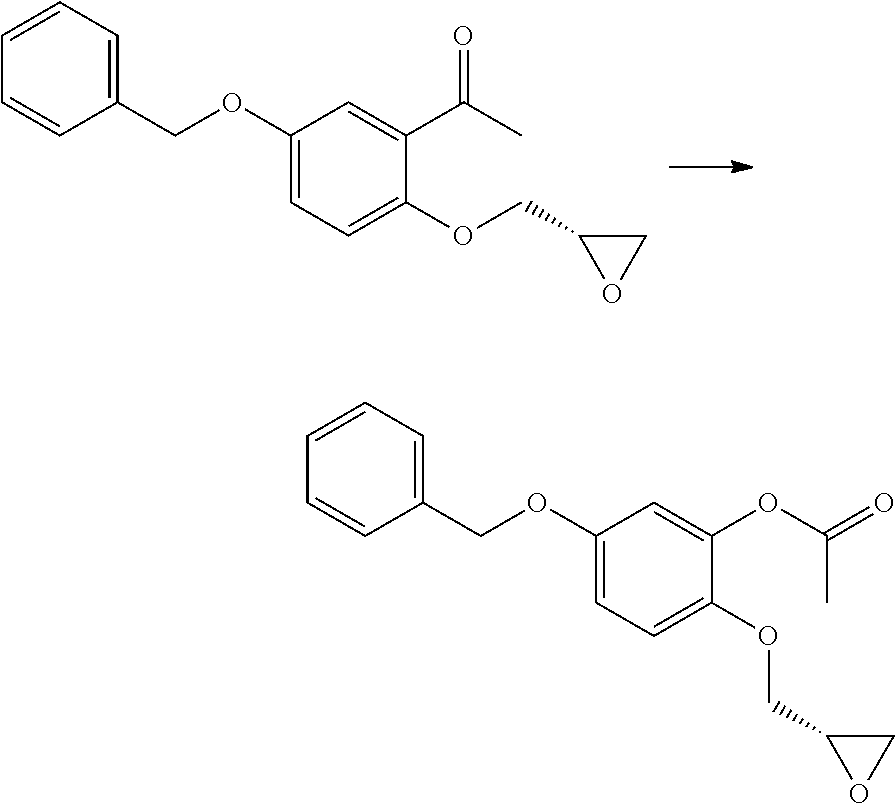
C1(COC2=CC=C(OCC3=CC=CC=C3)C=C2C(=O)C)CO1.C1(COC2=CC=C(OCC3=CC=CC=C3)C=C2OC(=O)C)CO1
